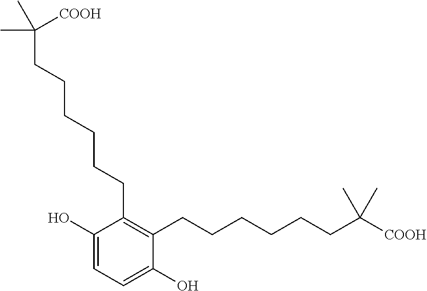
C1(O)=CC=C(O)C(CCCCCCC([COOH])(C)C)=C1CCCCCCC(C)([COOH])C
